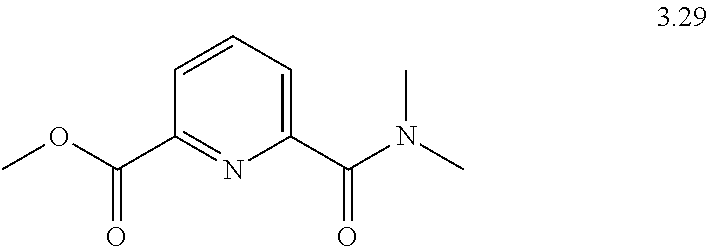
C1(C(=O)N(C)C)=CC=CC(C(OC)=O)=N1
